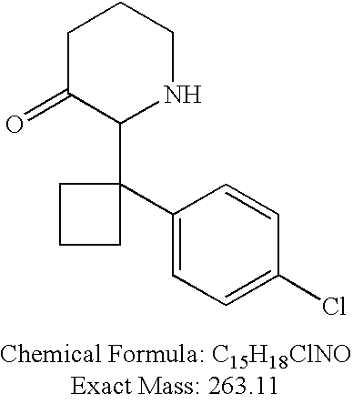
C1C(=O)C(C2(C3=CC=C(Cl)C=C3)CCC2)NCC1
